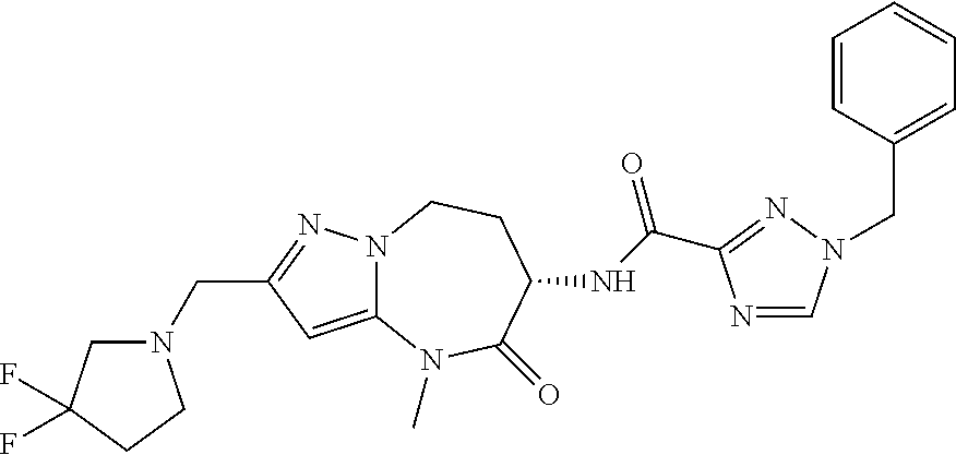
N12C(=CC(CN3CC(F)(F)CC3)=N1)N(C)C(=O)C(NC(=O)C1=NN(CC3=CC=CC=C3)C=N1)CC2
